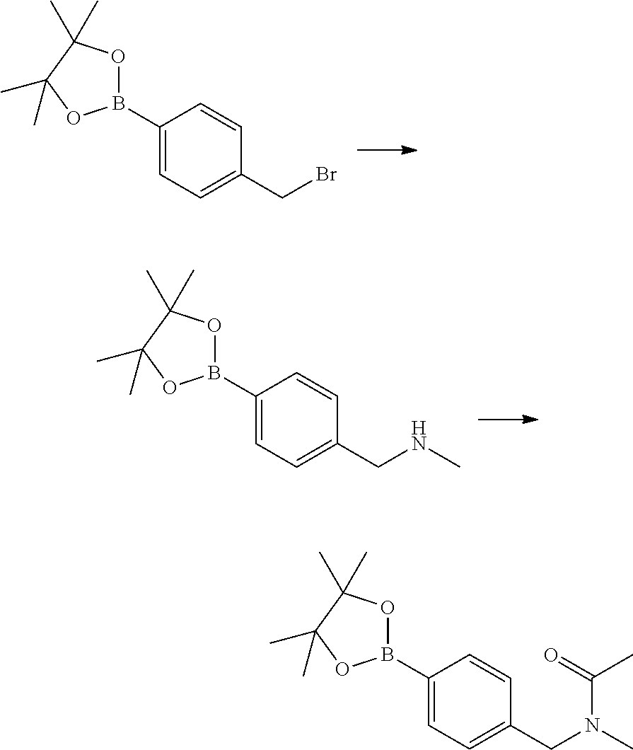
C1(B2OC(C)(C)C(C)(C)O2)=CC=C(CNC)C=C1.C1(B2OC(C)(C)C(C)(C)O2)=CC=C(CBr)C=C1.C1(B2OC(C)(C)C(C)(C)O2)=CC=C(CN(C)C(C)=O)C=C1
